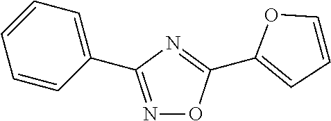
N1=C(C2=CC=CC=C2)N=C(C2=CC=CO2)O1
